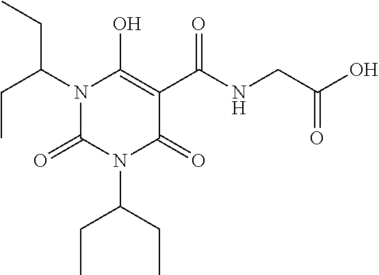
CCC(N1C(=O)C(C(NCC(O)=O)=O)=C(O)N(C(CC)CC)C1=O)CC
